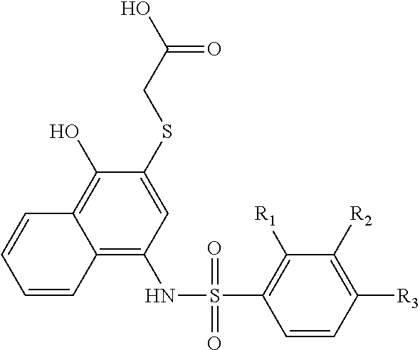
C1=CC2=C(NS(C3=C([R1])C([R2])=C([R3])C=C3)(=O)=O)C=C(SCC(O)=O)C(O)=C2C=C1
